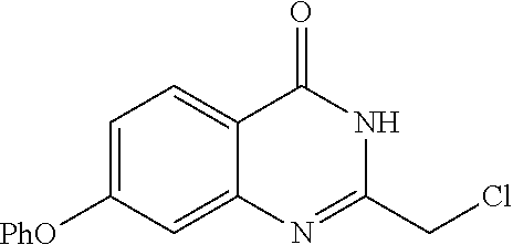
C1(CCl)=NC2=CC([PhO])=CC=C2C(=O)N1
